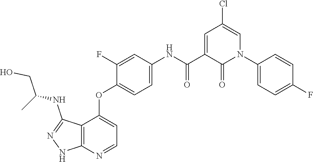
C1(OC2=CC=NC3=C2C(NC(CO)C)=NN3)=CC=C(NC(C2=CC(Cl)=CN(C3=CC=C(F)C=C3)C2=O)=O)C=C1F
